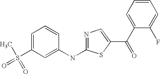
C1=C(S(=O)(C)=O)C=C(NC2=NC=C(C(C3=CC=CC=C3F)=O)S2)C=C1
